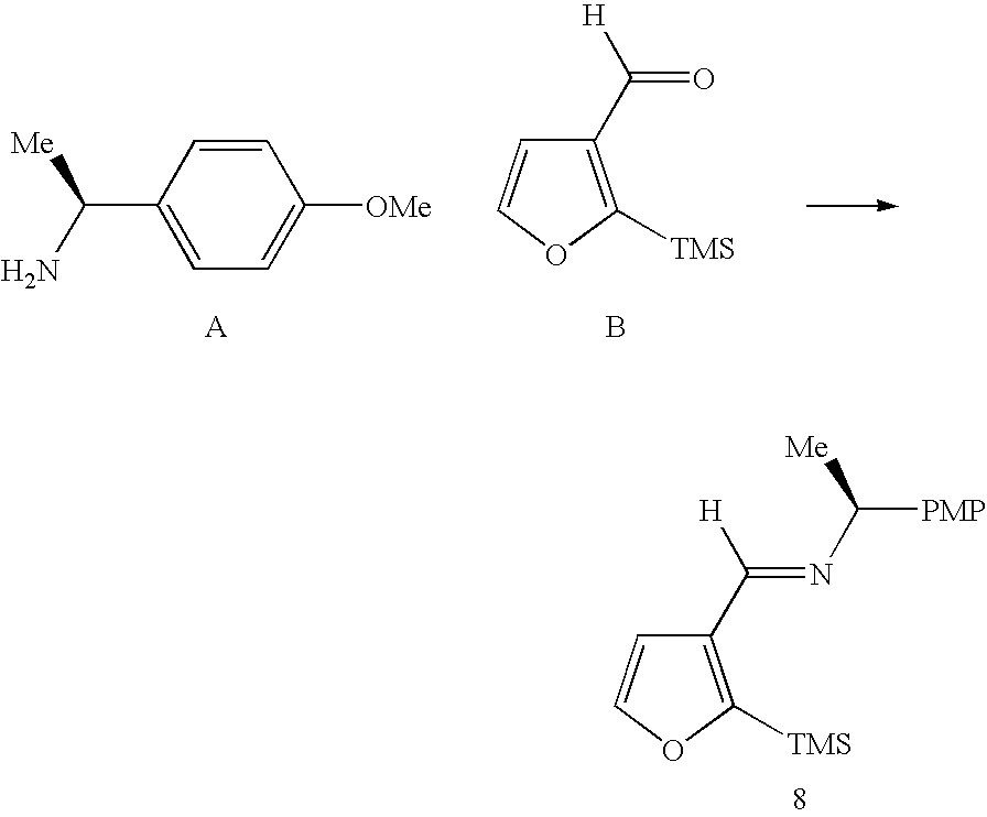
C1(C([H])=O)=C([TMS])OC=C1.B.C1=CC(C([Me])N)=CC=C1[OMe].C1(C([H])=NC([Me])[PMP])=C([TMS])OC=C1
